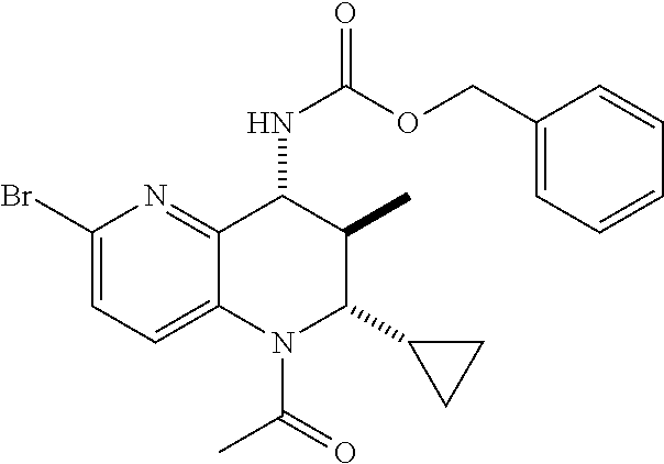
C1(Br)=CC=C2C(=N1)C(NC(=O)OCC1=CC=CC=C1)C(C)C(C1CC1)N2C(=O)C
